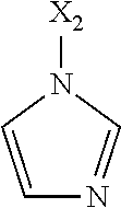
[X2]N1C=CN=C1
